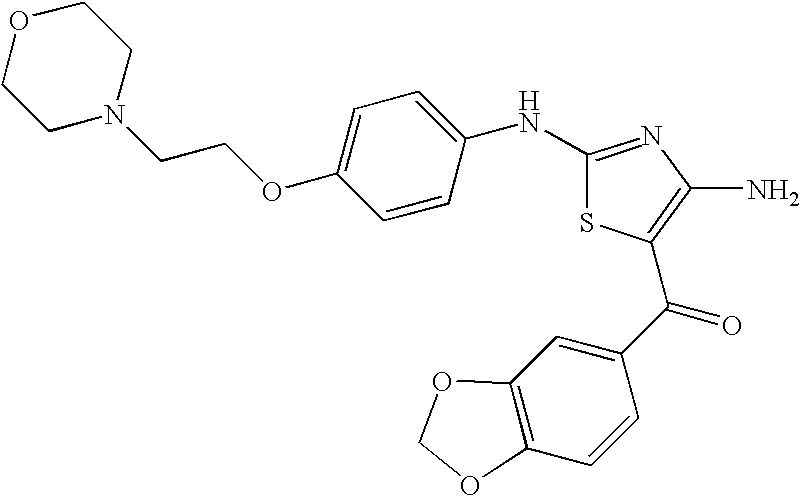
C1(NC2=CC=C(OCCN3CCOCC3)C=C2)=NC(N)=C(C(C2=CC3=C(C=C2)OCO3)=O)S1
